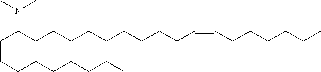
C(CCCCCCCC)C(CCCCCCCCCC=CCCCCCC)N(C)C
